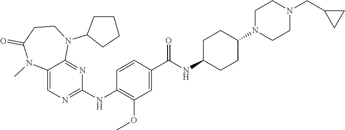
C12=CN=C(NC3=C(OC)C=C(C(NC4CCC(N5CCN(CC6CC6)CC5)CC4)=O)C=C3)N=C1N(C1CCCC1)CCC(=O)N2C
